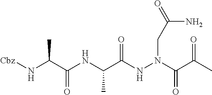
[Cbz]NC(C(NC(C(NN(C(C(C)=O)=O)CC(=O)N)=O)C)=O)C
